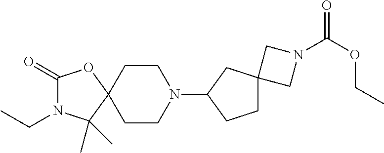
C1(=O)N(CC)C(C)(C)C2(O1)CCN(C1CC3(CC1)CN(C(=O)OCC)C3)CC2
